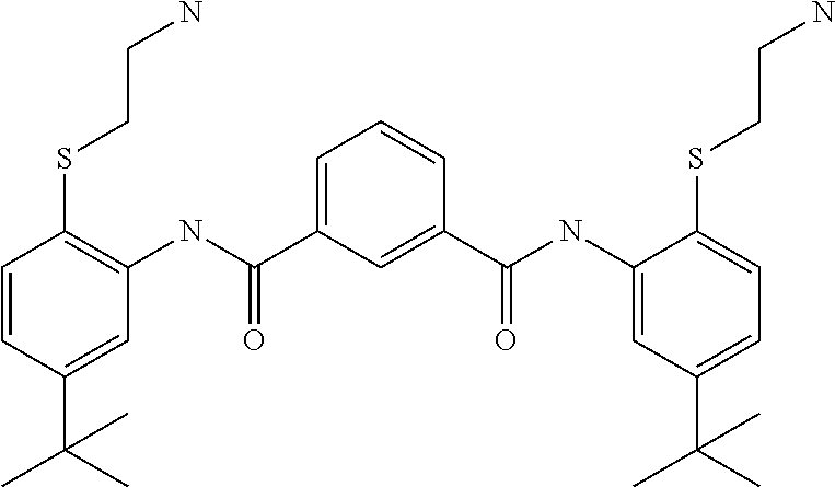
C1=CC(C(C)(C)C)=CC(NC(C2=CC=CC(C(NC3=CC(C(C)(C)C)=CC=C3SCCN)=O)=C2)=O)=C1SCCN
